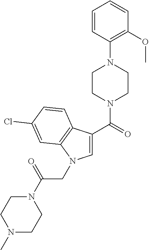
C1=CC(N2CCN(C(=O)C3=CN(CC(=O)N4CCN(C)CC4)C4=C3C=CC(Cl)=C4)CC2)=C(OC)C=C1
